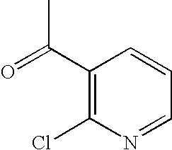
C1(C(=O)C)=C(Cl)N=CC=C1
